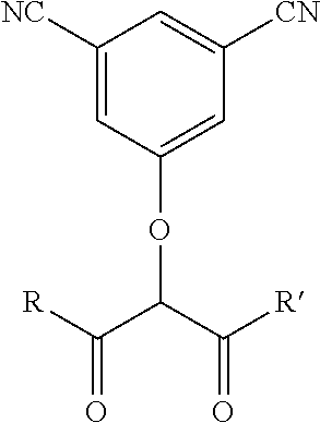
C1([NC])=CC(OC(C(=O)[R])C([R])=O)=CC([CN])=C1
